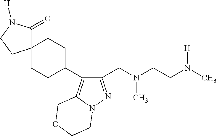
C1(CN(CCN(C)[H])C)=NN2C(=C1C1CCC3(CC1)C(=O)N([H])CC3)COCC2
